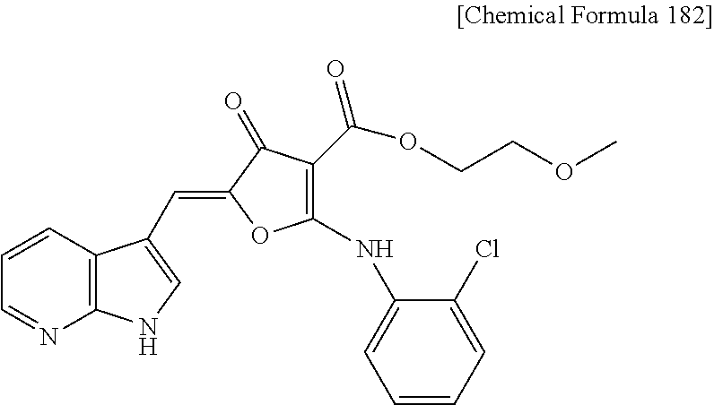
C1(=CC2=CNC3=C2C=CC=N3)OC(NC2=CC=CC=C2Cl)=C(C(OCCOC)=O)C1=O
